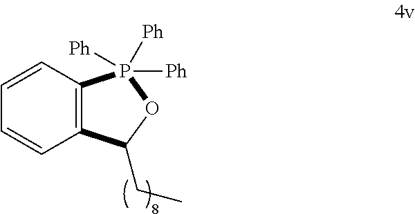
C12=C(C=CC=C1)P([Ph])([Ph])([Ph])OC2CC
